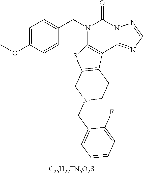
C1=C(OC)C=CC(CN2C3=C(C4=NC=NN4C2=O)C2=C(S3)CN(CC3=CC=CC=C3F)CC2)=C1.[C25H22FN5O2S]
